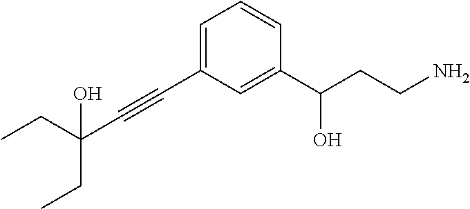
C1=C(C#CC(CC)(O)CC)C=C(C(CCN)O)C=C1
